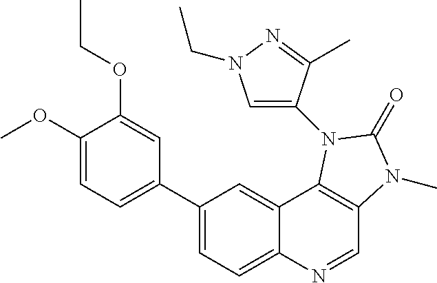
C1(OC)=CC=C(C2=CC=C3C(=C2)C2=C(C=N3)N(C)C(=O)N2C2=CN(CC)N=C2C)C=C1OCC
